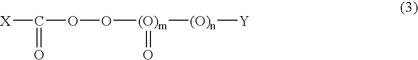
[X]C(OO[(O)m](=O)[(O)n][Y])=O
